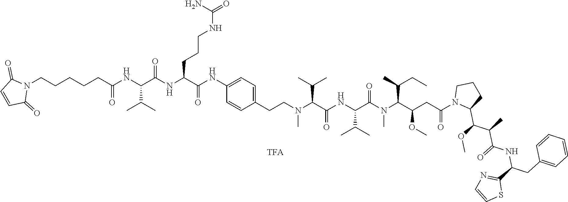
N1(CCCCCC(NC(C(NC(C(NC2=CC=C(CCN(C(C(NC(C(N(C(C(CC(=O)N3C(C(OC)C(C)C(=O)NC(CC4=CC=CC=C4)C4=NC=CS4)CCC3)OC)C(C)CC)C)=O)C(C)C)=O)C(C)C)C)C=C2)=O)CCCNC(=O)N)=O)C(C)C)=O)C(=O)C=CC1=O
